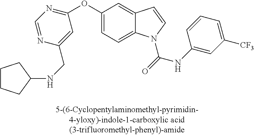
C1=C(OC2=NC=NC(CNC3CCCC3)=C2)C=C2C(=C1)N(C(=O)NC1=CC([CF3])=CC=C1)C=C2
